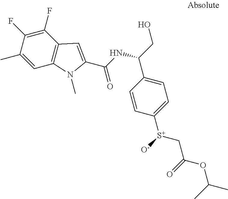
C1=C(C)C(F)=C(F)C2=C1N(C)C(C(NC(CO)C1=CC=C([S+]([O-])CC(OC(C)C)=O)C=C1)=O)=C2
